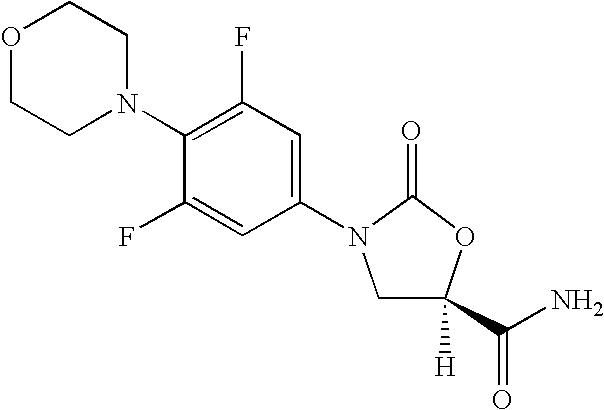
C1CN(C2=C(F)C=C(N3CC(C(N)=O)([H])OC3=O)C=C2F)CCO1
